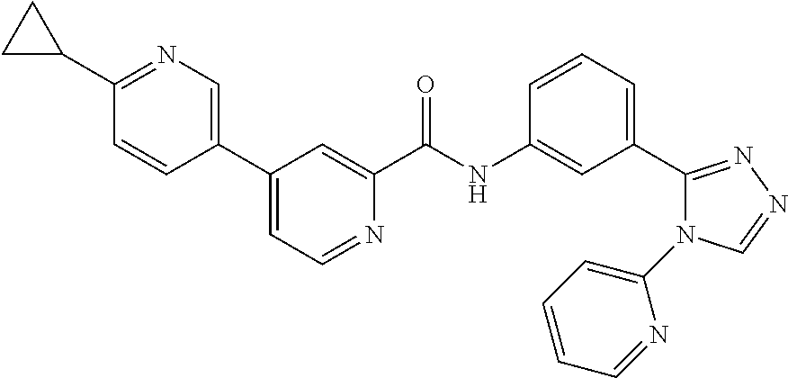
C1(C2CC2)=NC=C(C2=CC=NC(C(NC3=CC(C4=NN=CN4C4=CC=CC=N4)=CC=C3)=O)=C2)C=C1
